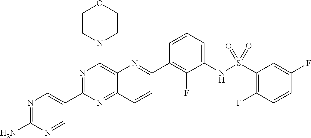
N1=C(N)N=CC(C2=NC(N3CCOCC3)=C3C(=N2)C=CC(C2=C(F)C(NS(=O)(=O)C4=C(F)C=CC(F)=C4)=CC=C2)=N3)=C1
